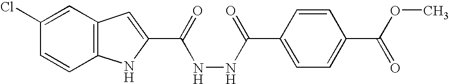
C12=C(C=C(Cl)C=C1)C=C(C(=O)NNC(C1=CC=C(C(OC)=O)C=C1)=O)N2
